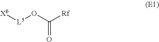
O=C(O[L5][Xb])[Rf]
